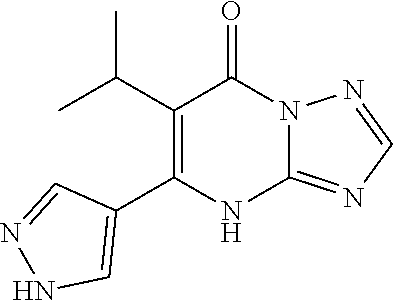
C1(C(C)C)=C(C2=CNN=C2)NC2=NC=NN2C1=O
